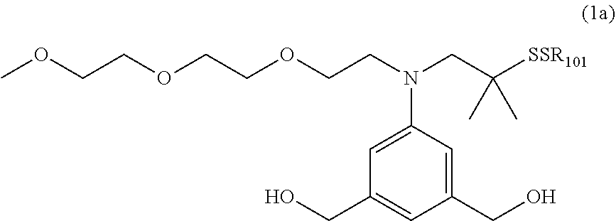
COCCOCCOCCN(CC([SSR101])(C)C)C1=CC(CO)=CC(CO)=C1
